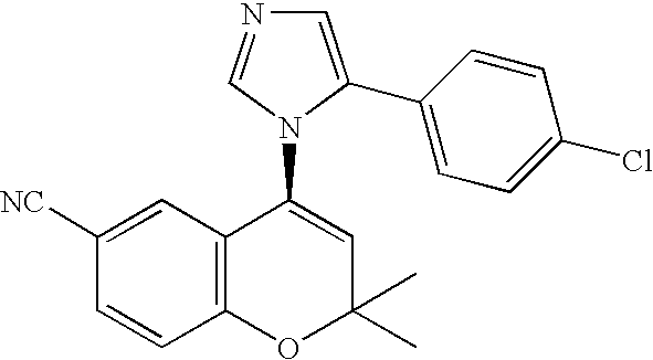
C1([NC])=CC2=C(C=C1)OC(C)(C)C=C2N1C(C2=CC=C(Cl)C=C2)=CN=C1
